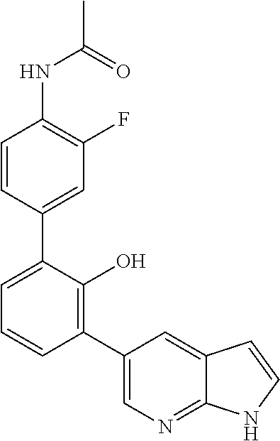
C1=CC(C2=CC=CC(C3=CN=C4C(=C3)C=CN4)=C2O)=CC(F)=C1NC(C)=O
